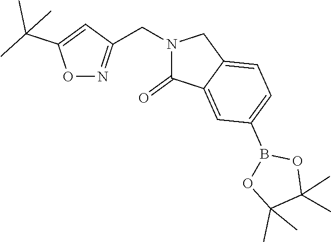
O1N=C(CN2C(=O)C3=CC(B4OC(C)(C)C(C)(C)O4)=CC=C3C2)C=C1C(C)(C)C
